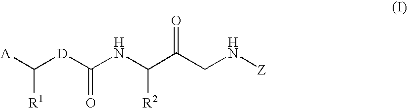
C([D]C(NC(C(CN[Z])=O)[R2])=O)([A])[R1]
